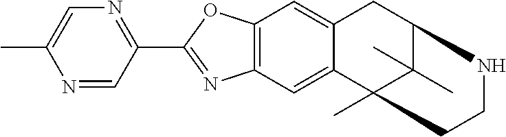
C12=C(C=C3C(=C1)CC1C(C)(C)C3(C)CCN1)N=C(C1=NC=C(C)N=C1)O2
